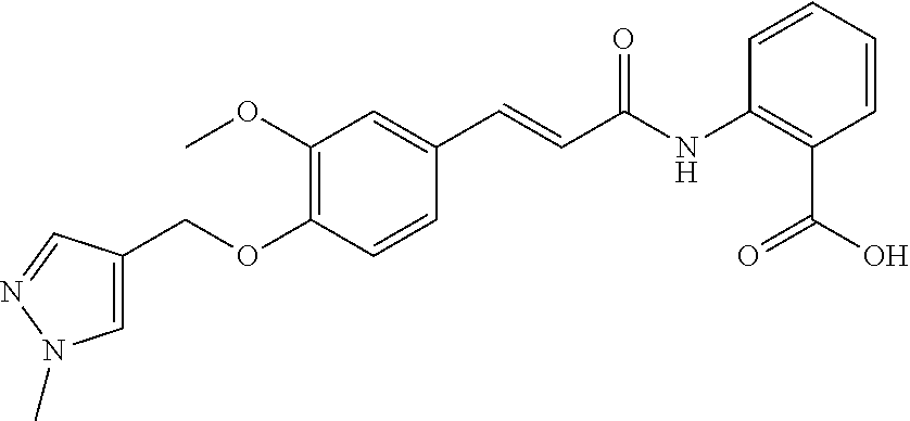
C1(OC)=C(OCC2=CN(C)N=C2)C=CC(C=CC(NC2=C(C(O)=O)C=CC=C2)=O)=C1
